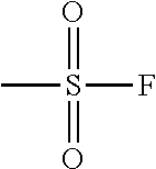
CS(F)(=O)=O
